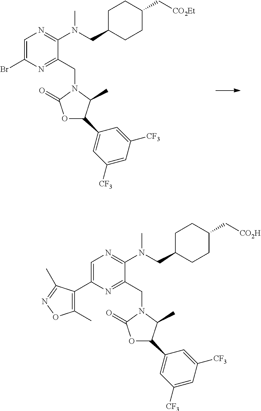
C1=C(Br)N=C(CN2C(=O)OC(C3=CC([CF3])=CC([CF3])=C3)C2C)C(N(CC2CCC(C[CO2Et])CC2)C)=N1.C1=C(C2=C(C)ON=C2C)N=C(CN2C(=O)OC(C3=CC([CF3])=CC([CF3])=C3)C2C)C(N(CC2CCC(C[CO2H])CC2)C)=N1
